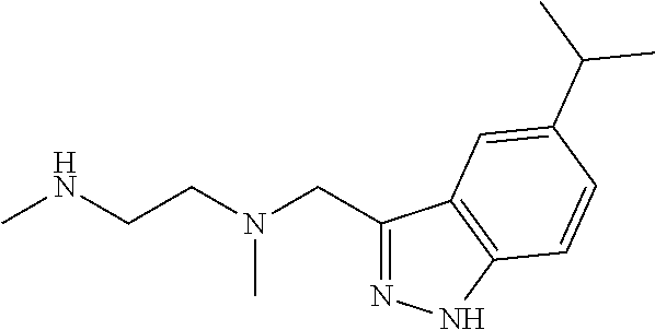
C1(CN(CCNC)C)=NNC2=C1C=C(C(C)C)C=C2
